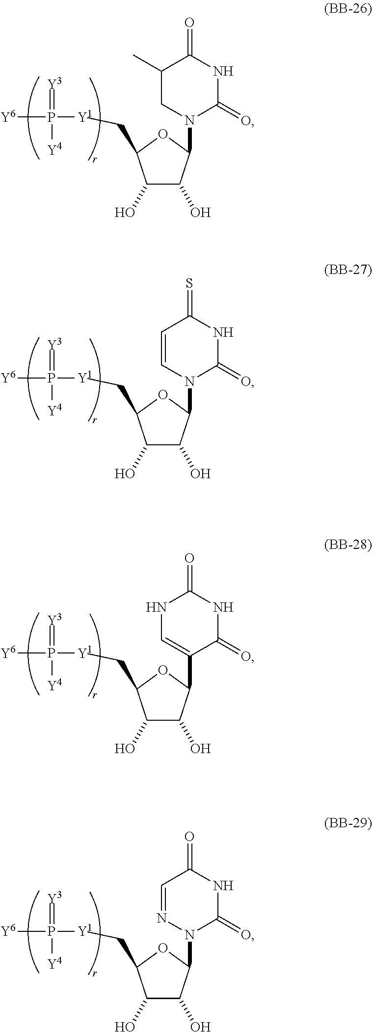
C1(O)C(O)C(N2C(=O)NC(=O)C(C)C2)OC1C[Y1]P(=[Y3])([Y4])[Y6].C1(O)C(O)C(N2C(=O)NC(=S)C=C2)OC1C[Y1]P(=[Y3])([Y4])[Y6].C1(O)C(O)C(C2=CNC(=O)NC2=O)OC1C[Y1]P(=[Y3])([Y4])[Y6].C1(O)C(O)C(N2C(=O)NC(=O)C=N2)OC1C[Y1]P(=[Y3])([Y4])[Y6]
